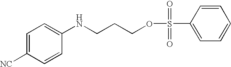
C1=CC(NCCCOS(C2=CC=CC=C2)(=O)=O)=CC=C1[NC]
